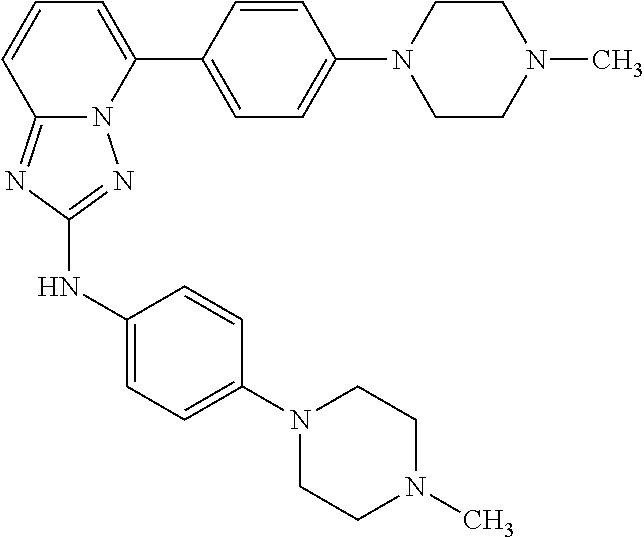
C1=CC(C2=CC=CC3=NC(NC4=CC=C(N5CCN(C)CC5)C=C4)=NN23)=CC=C1N1CCN(C)CC1
